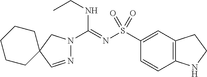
C1(S(N=C(NCC)N2N=CC3(C2)CCCCC3)(=O)=O)=CC2=C(C=C1)NCC2
